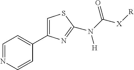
C1=NC=CC(C2=CSC(N(C([X][R])=O)[H])=N2)=C1
